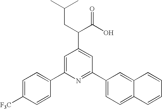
C1=C(C2=CC=C([F3C])C=C2)N=C(C2=CC=C3C(=C2)C=CC=C3)C=C1C(C(O)=O)CC(C)C
